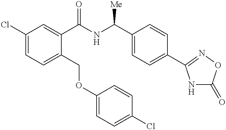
C1(Cl)=CC=C(COC2=CC=C(Cl)C=C2)C(C(NC(C2=CC=C(C3=NOC(=O)N3)C=C2)[Me])=O)=C1
